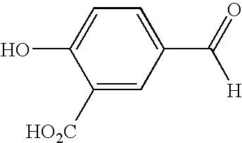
C1([HO2C])=CC(C(=O)[H])=CC=C1O
